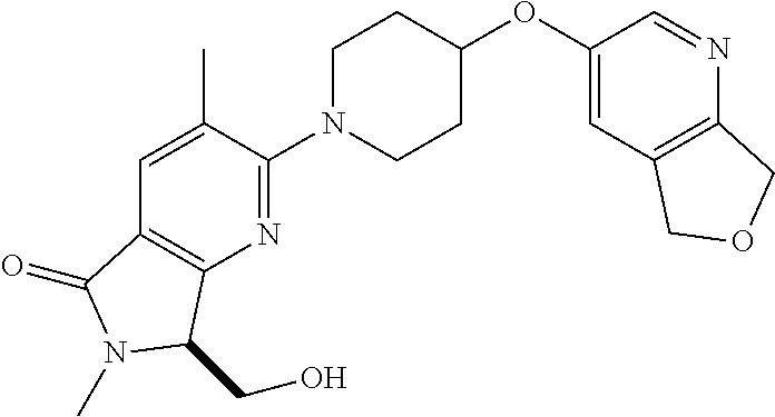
C1(OC2CCN(C3=NC4=C(C(=O)N(C)C4CO)C=C3C)CC2)=CC2=C(N=C1)COC2
